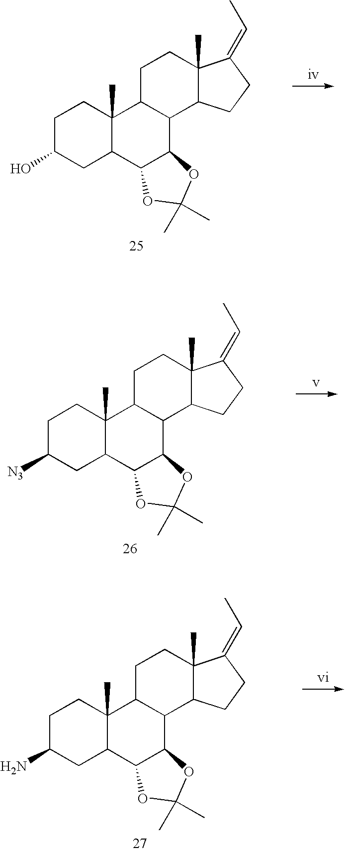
C1C(O)CC2C(C)(C1)C1C(C3C2OC(C)(C)O3)C2C(C)(CC1)C(=CC)CC2.C1C([N3])CC2C(C)(C1)C1C(C3C2OC(C)(C)O3)C2C(C)(CC1)C(=CC)CC2.C1C(N)CC2C(C)(C1)C1C(C3C2OC(C)(C)O3)C2C(C)(CC1)C(=CC)CC2
